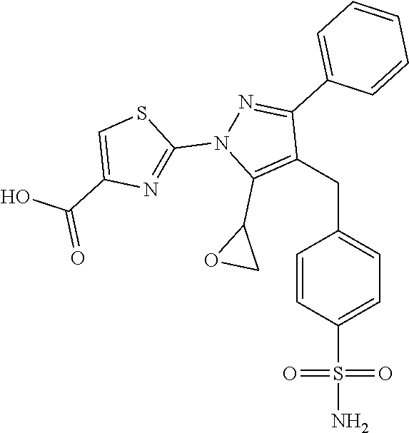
C(C1=CC=C(S(N)(=O)=O)C=C1)C1=C(C2OC2)N(C2=NC(C(O)=O)=CS2)N=C1C1=CC=CC=C1
